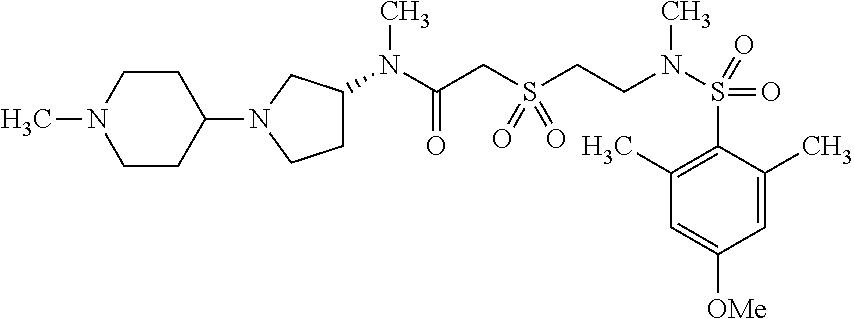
C1(N(C(CS(CCN(S(=O)(C2=C(C)C=C([OMe])C=C2C)=O)C)(=O)=O)=O)C)CCN(C2CCN(C)CC2)C1
